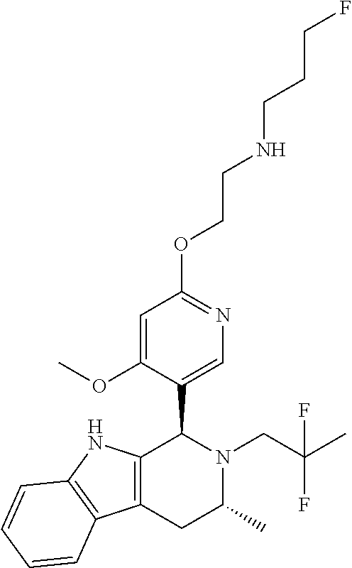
C1=C(OC)C(C2C3=C(CC(C)N2CC(C)(F)F)C2=C(N3)C=CC=C2)=CN=C1OCCNCCCF
